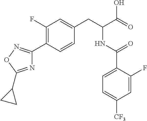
N1=C(C2CC2)ON=C1C1=C(F)C=C(CC(C(=O)O)NC(C2=CC=C([CF3])C=C2F)=O)C=C1
